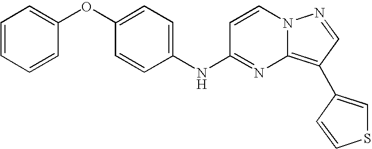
C1(OC2=CC=CC=C2)=CC=C(NC2=NC3=C(C4=CSC=C4)C=NN3C=C2)C=C1
